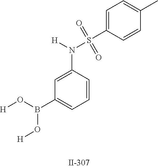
[H]OB(C1=CC=CC(N([H])S(C2=CC=C(C)C=C2)(=O)=O)=C1)O[H]
